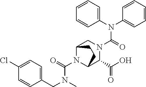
N(C(N1C2C(C(O)=O)N(C(=O)N(C3=CC=CC=C3)C3=CC=CC=C3)CC1CC2)=O)(CC1=CC=C(Cl)C=C1)C
